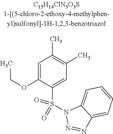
C1=C(OCC)C(S(=O)(=O)N2N=NC3=CC=CC=C23)=CC(C)=C1C
